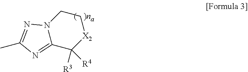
N12C(=NC(C)=N1)C([R3])([R4])[X2]CC2
